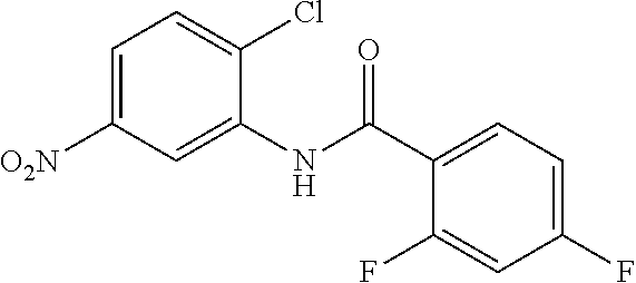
C1=C([O2N])C=C(NC(C2=CC=C(F)C=C2F)=O)C(Cl)=C1
